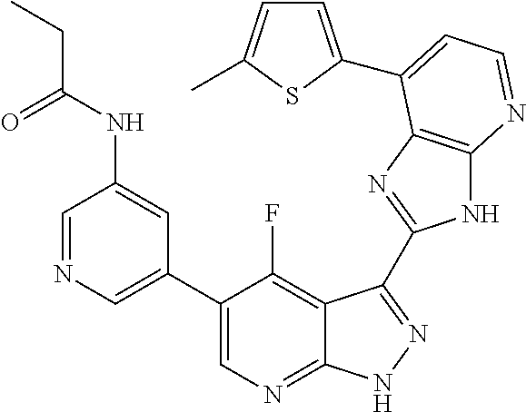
C1=NC=C(C2=CN=C3C(=C2F)C(C2=NC4=C(N2)N=CC=C4C2=CC=C(C)S2)=NN3)C=C1NC(CC)=O
